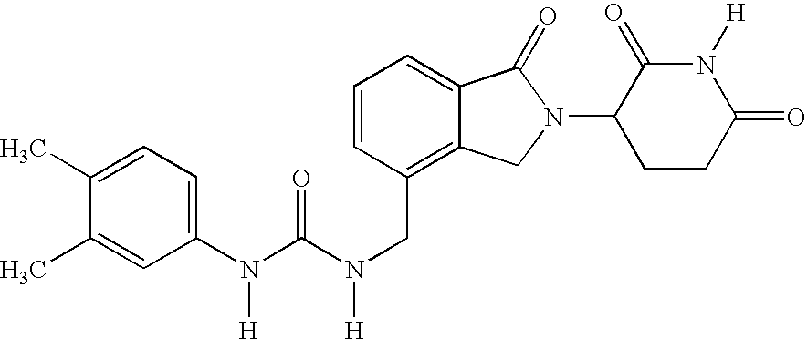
C1=CC(CN(C(=O)N(C2=CC=C(C)C(C)=C2)[H])[H])=C2C(=C1)C(=O)N(C1CCC(=O)N([H])C1=O)C2
